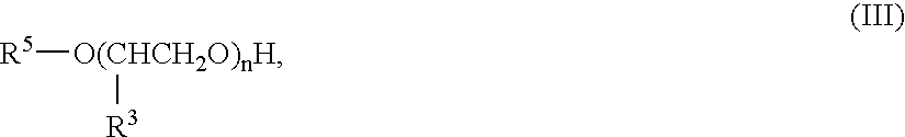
[R5][O(CHCH2O)nH][R3]
